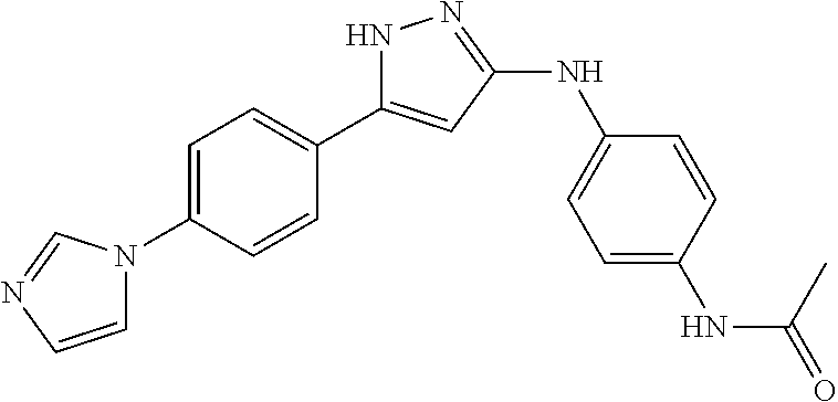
N1C(C2=CC=C(N3C=CN=C3)C=C2)=CC(NC2=CC=C(NC(=O)C)C=C2)=N1
